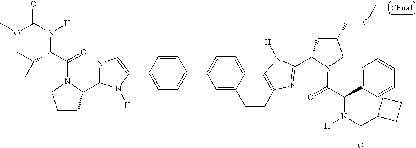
C1=C2C(=CC=C1C1=CC=C(C3=CN=C(C4CCCN4C(C(C(C)C)N([H])C(OC)=O)=O)N3[H])C=C1)C1=C(C=C2)N=C(C2CC(COC)CN2C(C(C2=CC=CC=C2)N(C(C2CCC2)=O)[H])=O)N1[H]
